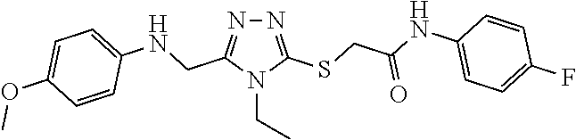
N1=C(SCC(NC2=CC=C(F)C=C2)=O)N(CC)C(CNC2=CC=C(OC)C=C2)=N1
